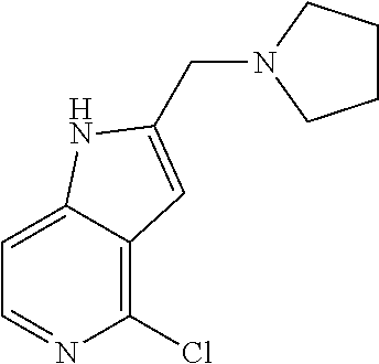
N1(CC2=CC3=C(Cl)N=CC=C3N2)CCCC1
